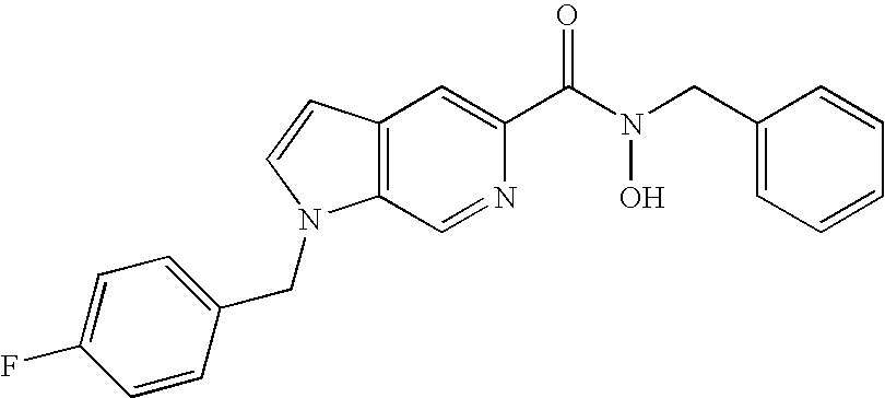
C12=C(C=CN1CC1=CC=C(F)C=C1)C=C(C(N(O)CC1=CC=CC=C1)=O)N=C2
